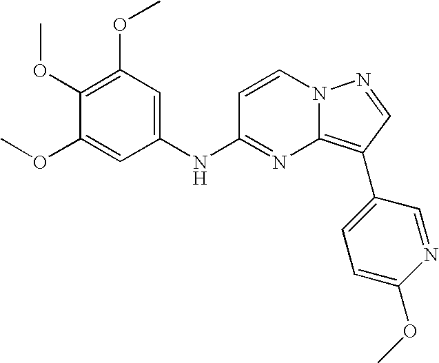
C1(OC)=C(OC)C=C(NC2=NC3=C(C4=CC=C(OC)N=C4)C=NN3C=C2)C=C1OC
